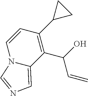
C1(C(O)C=C)=C(C2CC2)C=CN2C1=CN=C2
